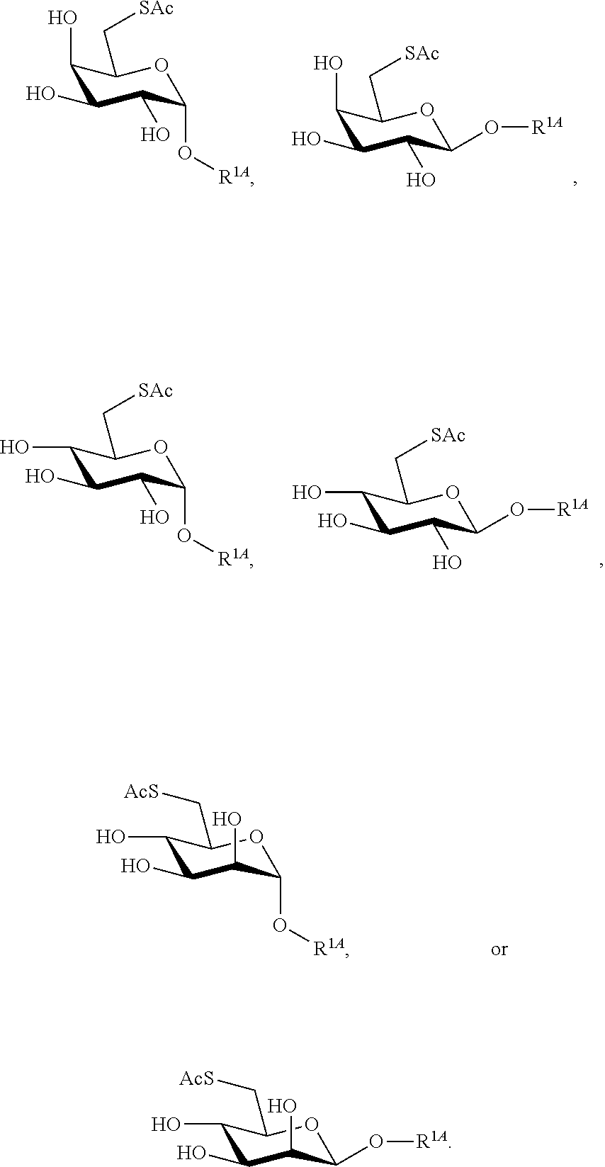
C1(O)C(O)C(O)C(O[R1A])OC1C[SAc].C1(O)C(O)C(O)C(O[R1A])OC1C[SAc].C1(O)C(O)C(O)C(O[R1A])OC1C[SAc].C1(O)C(O)C(O)C(O[R1A])OC1C[SAc].C1(O)C(O)C(O)C(O[R1A])OC1C[AcS].C1(O)C(O)C(O)C(O[R1A])OC1C[AcS]
